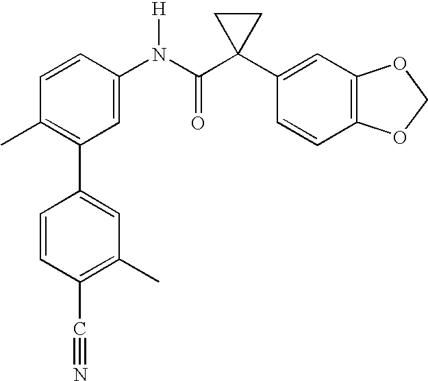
C1=CC(N(C(C2(C3=CC4=C(C=C3)OCO4)CC2)=O)[H])=CC(C2=CC(C)=C(C#N)C=C2)=C1C
